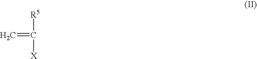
C=C([X])[R5]
